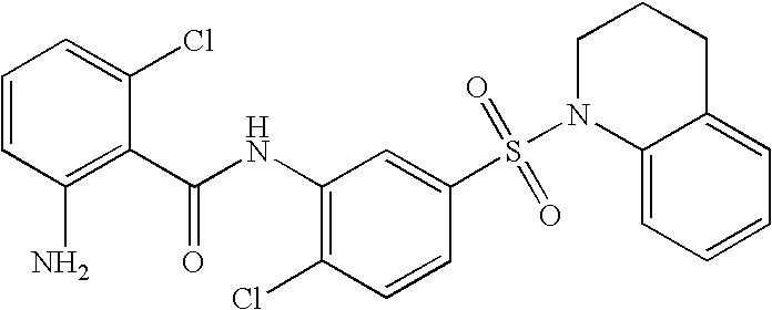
C1(NC(C2=C(N)C=CC=C2Cl)=O)=C(Cl)C=CC(S(N2C3=CC=CC=C3CCC2)(=O)=O)=C1
